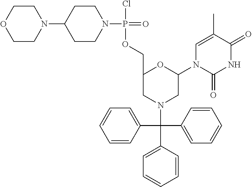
C1(C(C2=CC=CC=C2)(N2CC(N3C(=O)NC(=O)C(C)=C3)OC(COP(Cl)(=O)N3CCC(N4CCOCC4)CC3)C2)C2=CC=CC=C2)=CC=CC=C1
